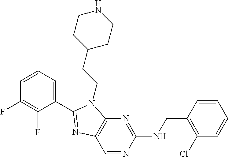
C1(C2=NC3=C(N=C(NCC4=C(Cl)C=CC=C4)N=C3)N2CCC2CCNCC2)=CC=CC(F)=C1F
